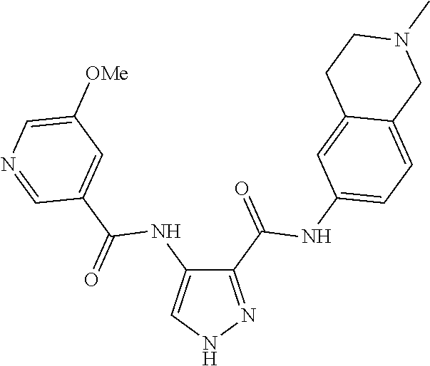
C1(C(=O)NC2=CC=C3C(=C2)CCN(C)C3)=NNC=C1NC(C1=CC([OMe])=CN=C1)=O
